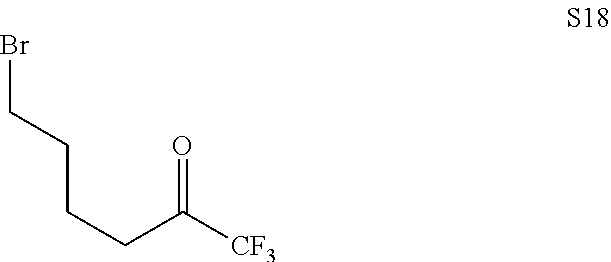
BrCCCCC([CF3])=O
